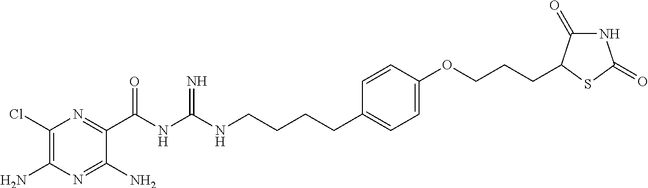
C1(Cl)=C(N)N=C(N)C(C(NC(NCCCCC2=CC=C(OCCCC3C(=O)NC(=O)S3)C=C2)=N)=O)=N1
